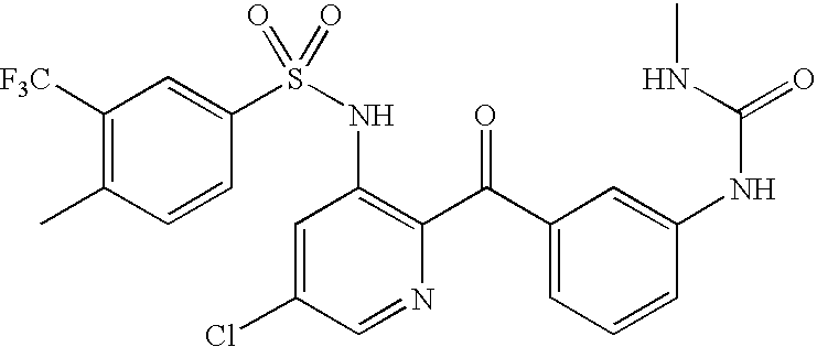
C1([F3C])=C(C)C=CC(S(NC2=C(C(C3=CC=CC(NC(NC)=O)=C3)=O)N=CC(Cl)=C2)(=O)=O)=C1
